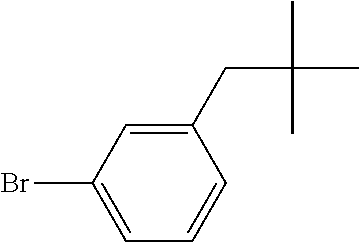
C1(CC(C)(C)C)=CC(Br)=CC=C1
